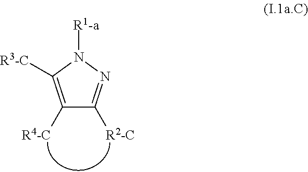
C1([R4-C])=C([R3-C])N([R1-a])N=C1[R2-C]
